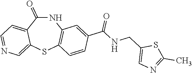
N1C(=O)C2=CC=NC=C2SC2=C1C=C(C(NCC1=CN=C(C)S1)=O)C=C2
